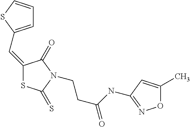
C1=C(C=C2SC(=S)N(CCC(=O)NC3=NOC(C)=C3)C2=O)SC=C1
